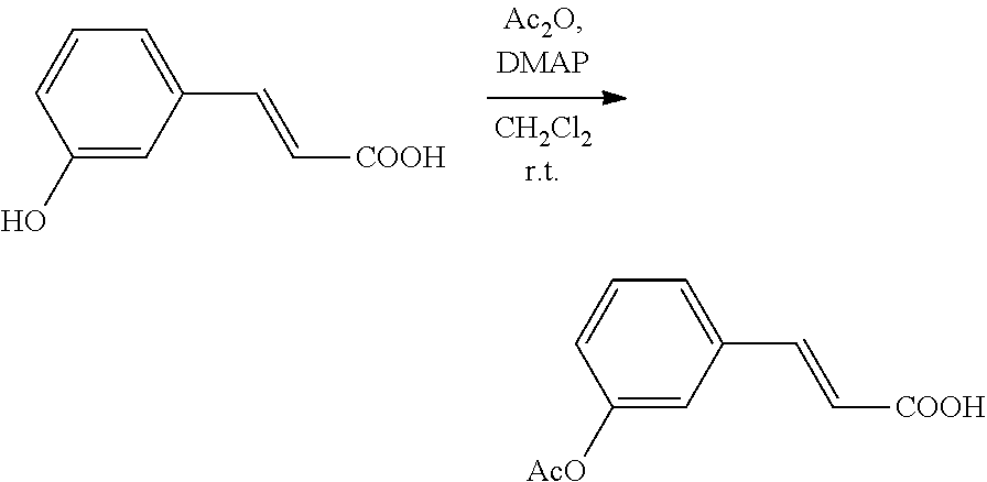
C1=CC(O)=CC(C=C[COOH])=C1.C1=CC([AcO])=CC(C=C[COOH])=C1
